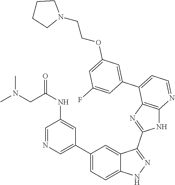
C1(C2=CC=C3C(=C2)C(C2=NC4=C(N2)N=CC=C4C2=CC(OCCN4CCCC4)=CC(F)=C2)=NN3)=CN=CC(NC(=O)CN(C)C)=C1
